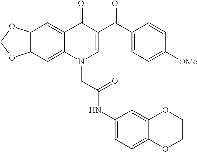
C12=C(C=C3C(=C1)C(=O)C(C(C1=CC=C([OMe])C=C1)=O)=CN3CC(NC1=CC=C3C(=C1)OCCO3)=O)OCO2
